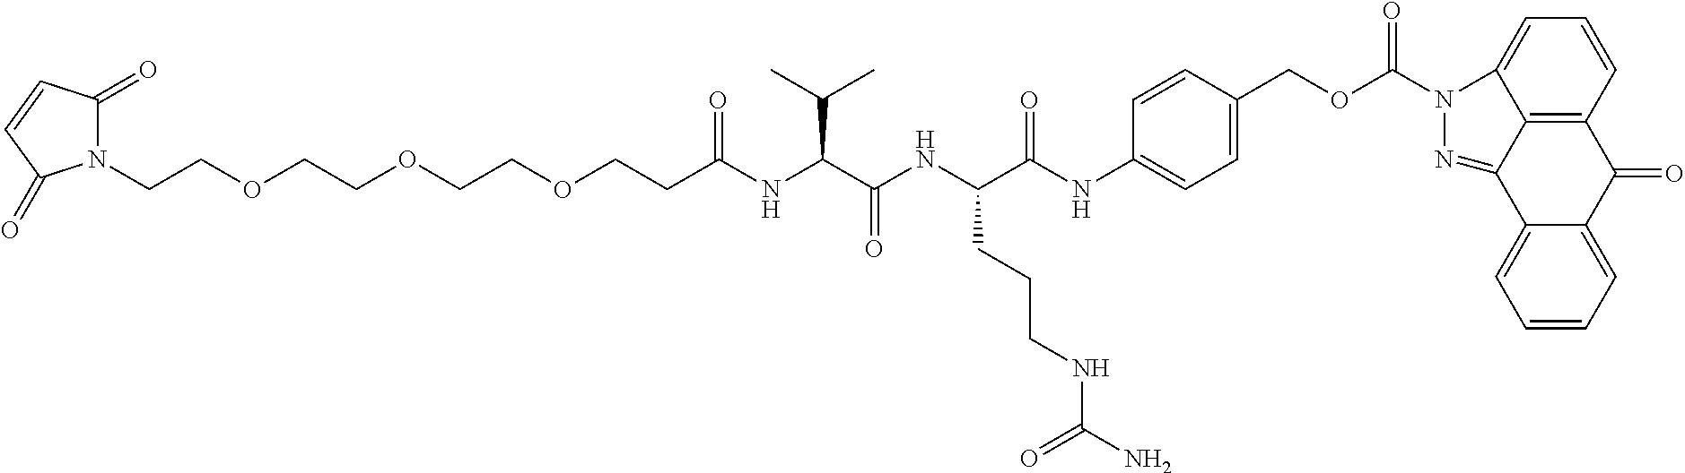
N1(CCOCCOCCOCCC(NC(C(NC(C(NC2=CC=C(COC(N3C4=CC=CC5=C4C(=N3)C3=CC=CC=C3C5=O)=O)C=C2)=O)CCCNC(N)=O)=O)C(C)C)=O)C(=O)C=CC1=O
